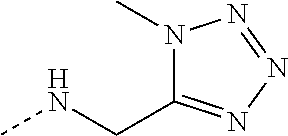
N(CC1=NN=NN1C)C
